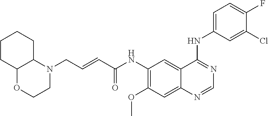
N1(CC=CC(NC2=C(OC)C=C3C(=C2)C(NC2=CC=C(F)C(Cl)=C2)=NC=N3)=O)C2C(OCC1)CCCC2
